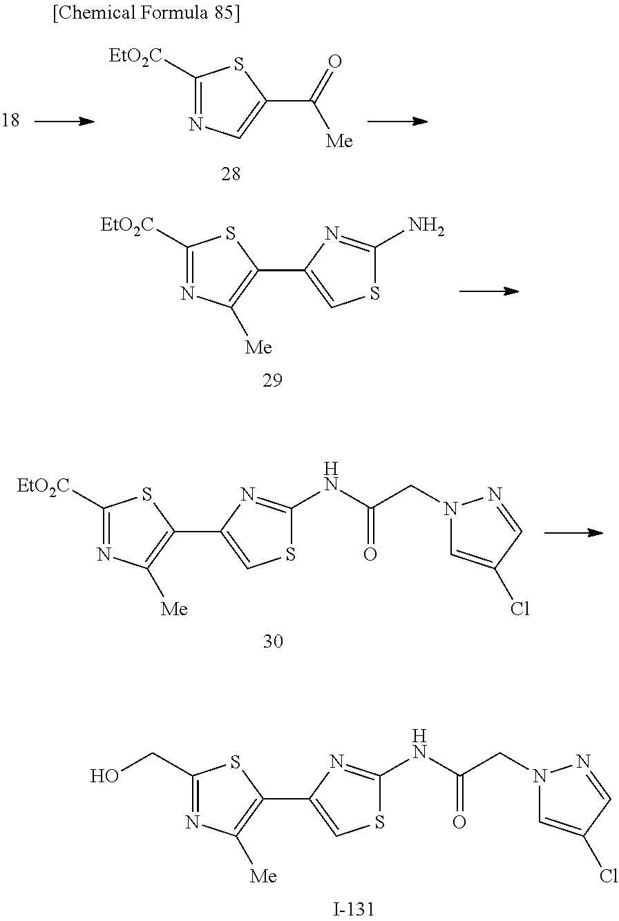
C1([EtO2C])=NC=C(C(=O)[Me])S1.C1([EtO2C])=NC([Me])=C(C2=CSC(N)=N2)S1.C1([EtO2C])=NC([Me])=C(C2=CSC(NC(CN3C=C(Cl)C=N3)=O)=N2)S1.C1(CO)=NC([Me])=C(C2=CSC(NC(CN3C=C(Cl)C=N3)=O)=N2)S1
